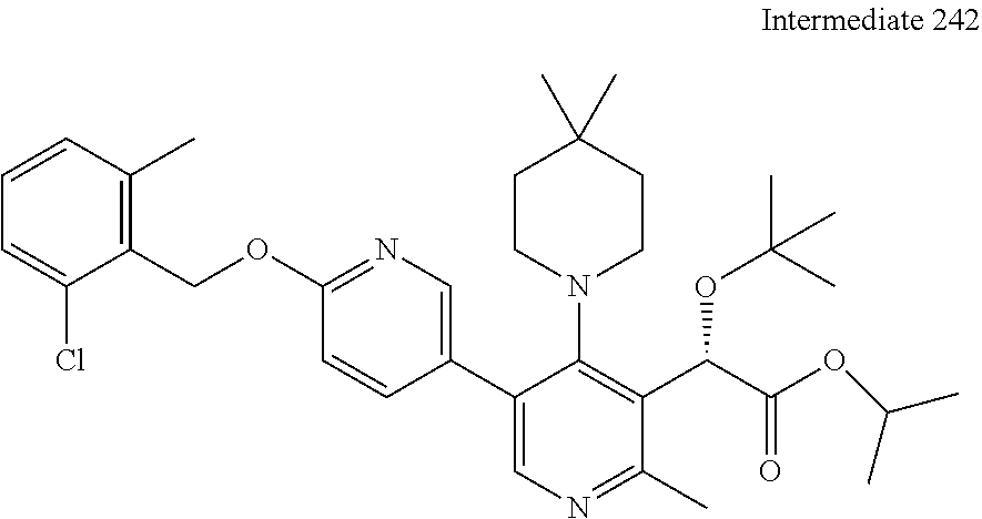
N1=C(OCC2=C(C)C=CC=C2Cl)C=CC(C2=CN=C(C)C(C(C(OC(C)C)=O)OC(C)(C)C)=C2N2CCC(C)(C)CC2)=C1
